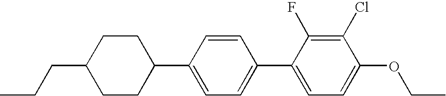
C1CC(CCC)CCC1C1=CC=C(C2=CC=C(OCC)C(Cl)=C2F)C=C1
